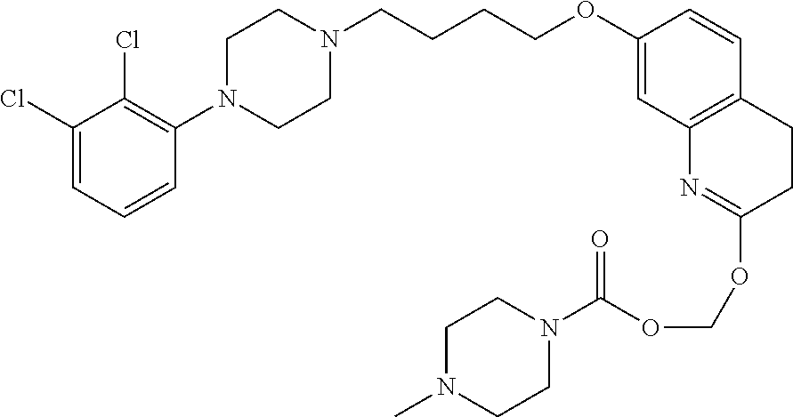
C1(Cl)=CC=CC(N2CCN(CCCCOC3=CC4=C(C=C3)CCC(OCOC(N3CCN(C)CC3)=O)=N4)CC2)=C1Cl
